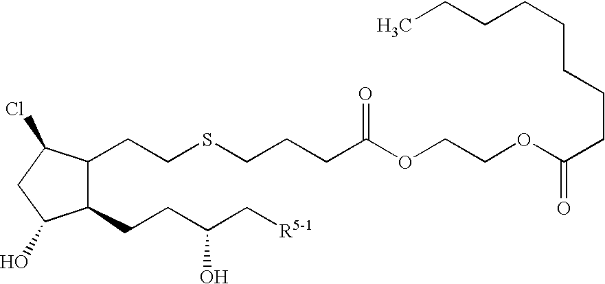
C(SCCC1C(CCC(C[R5-1])O)C(O)CC1Cl)CCC(OCCOC(CCCCCCCC)=O)=O
